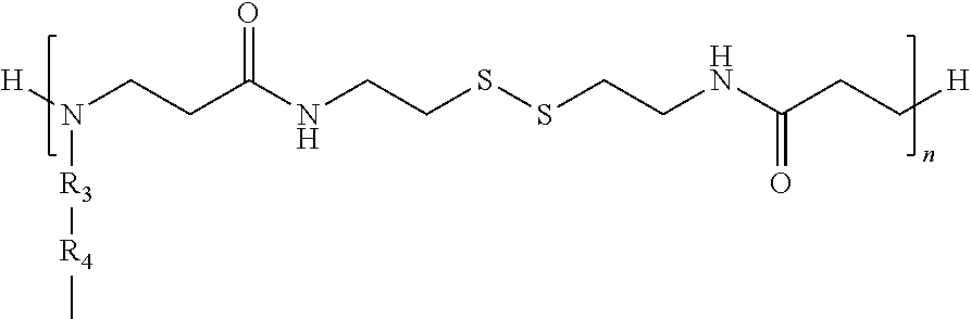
[H]N(CCC(NCCSSCCNC(CC[H])=O)=O)[R3][R4]C
